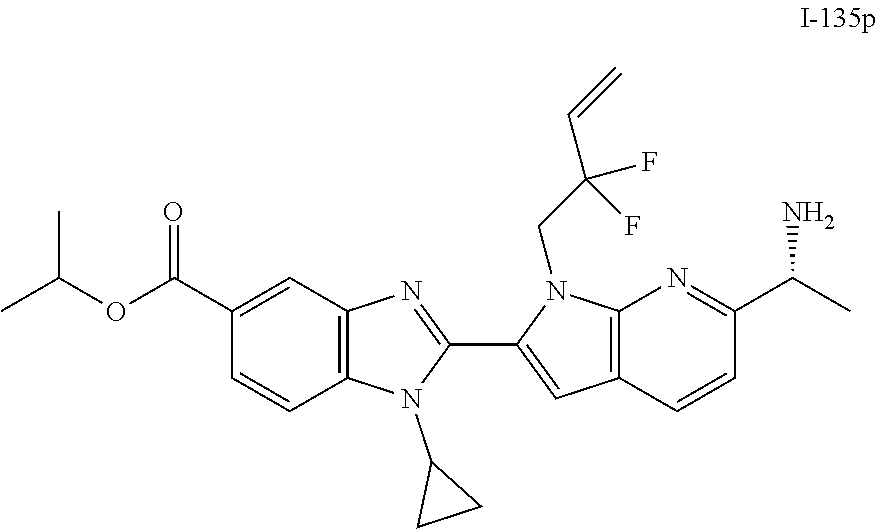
C12=C(C=C(C(OC(C)C)=O)C=C1)N=C(C1=CC3=C(N1CC(C=C)(F)F)N=C(C(C)N)C=C3)N2C1CC1
